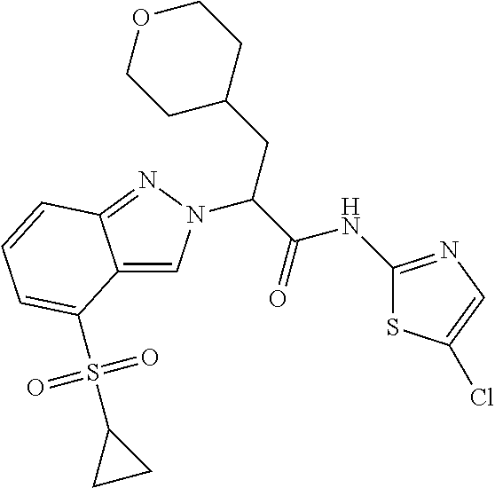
C12=CN(C(C(=O)NC3=NC=C(Cl)S3)CC3CCOCC3)N=C1C=CC=C2S(C1CC1)(=O)=O
